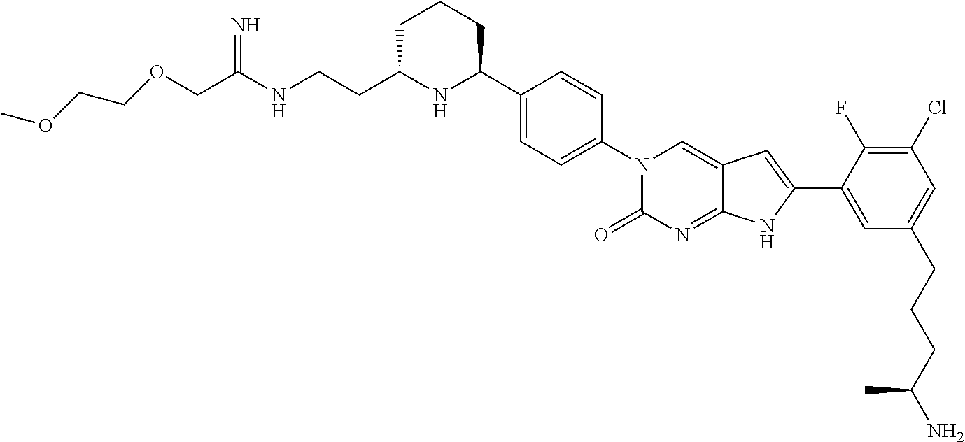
C1C(CCNC(COCCOC)=N)NC(C2=CC=C(N3C(=O)N=C4C(=C3)C=C(C3=CC(CCCC(N)C)=CC(Cl)=C3F)N4)C=C2)CC1
